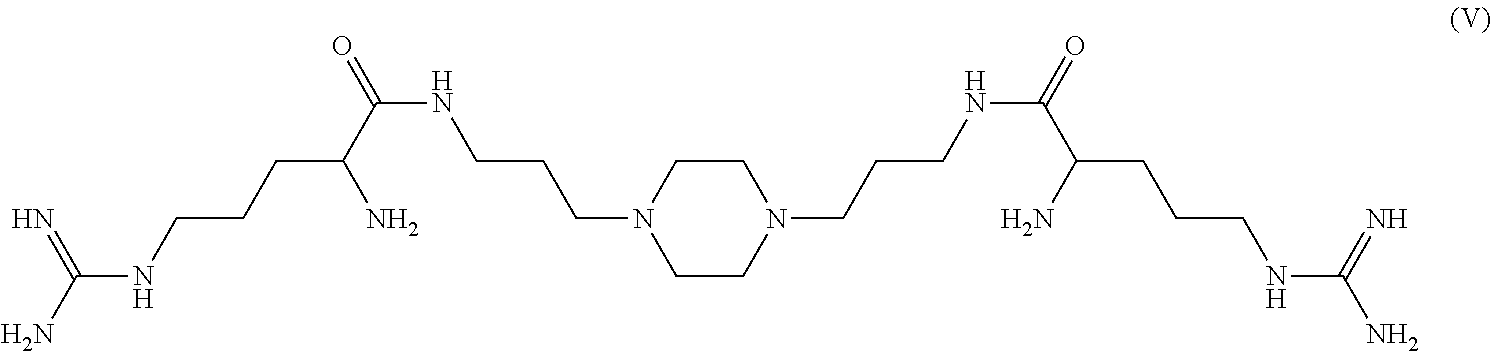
NC(NCCCC(C(NCCCN1CCN(CCCNC(=O)C(CCCNC(N)=N)N)CC1)=O)N)=N
